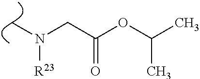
C(C(OC(C)C)=O)N(C)[R23]
